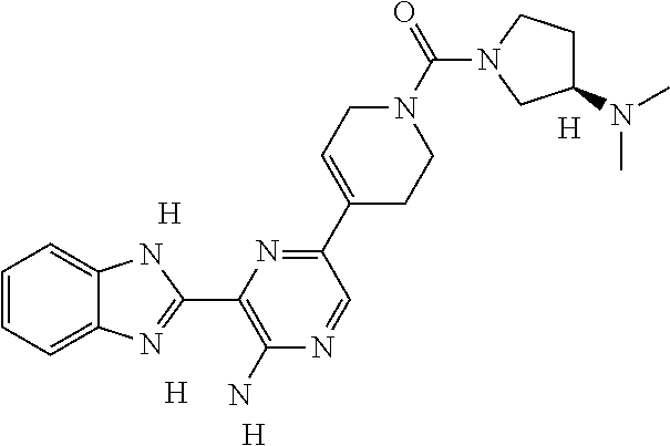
[H].[H].[H].C1=CC=C2C(=C1)NC(C1=C(N)N=CC(C3=CCN(C(=O)N4CCC(N(C)C)C4)CC3)=N1)=N2.[H]
